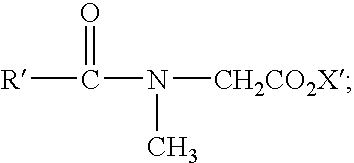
O=C([R])N([CH2CO2X])C
